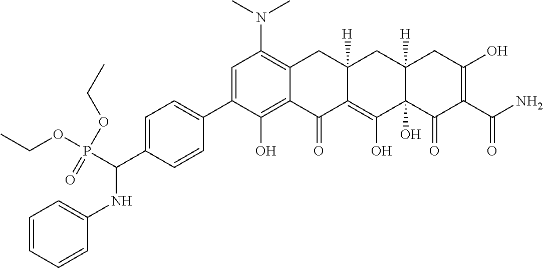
C1=C(C2=CC=C(C(P(OCC)(OCC)=O)NC3=CC=CC=C3)C=C2)C(O)=C2C(=C1N(C)C)CC1([H])C(=C(O)C3(O)C([H])(C1)CC(O)=C(C(N)=O)C3=O)C2=O
